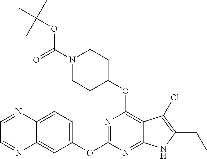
C1=NC2=CC=C(OC3=NC(OC4CCN(C(OC(C)(C)C)=O)CC4)=C4C(=N3)NC(CC)=C4Cl)C=C2N=C1
